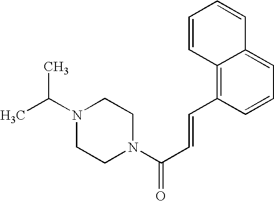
C(C=CC1=C2C(=CC=C1)C=CC=C2)(=O)N1CCN(C(C)C)CC1
